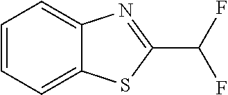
C1=CC=C2C(=C1)N=C(C(F)F)S2
